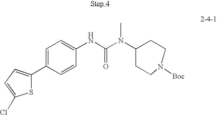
S1C(C2=CC=C(NC(=O)N(C)C3CCN([Boc])CC3)C=C2)=CC=C1Cl
